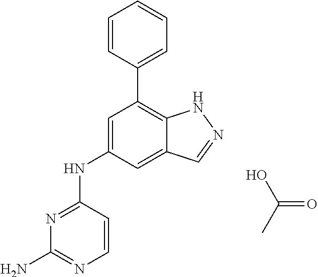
N1=C(NC2=CC(C3=CC=CC=C3)=C3C(=C2)C=NN3)C=CN=C1N.OC(=O)C
